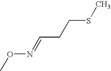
CON=CCCSC
